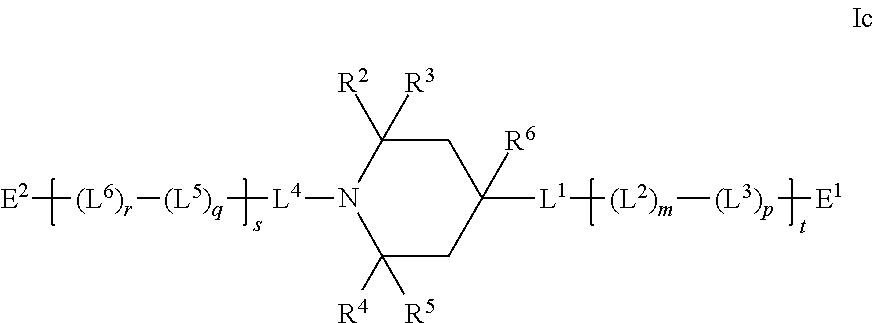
[E2][(L6)r][(L5)q][L4]N1C([R4])([R5])CC([L1][(L2)m][(L3)p][E1])([R6])CC1([R2])[R3]
